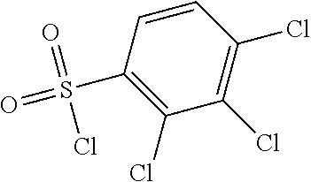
C1(S(=O)(Cl)=O)=C(Cl)C(Cl)=C(Cl)C=C1
